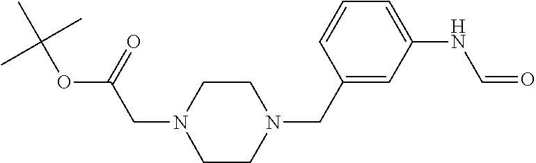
C(OC(C)(C)C)(=O)CN1CCN(CC2=CC(NC=O)=CC=C2)CC1
